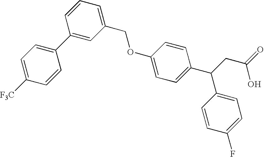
C1=C([F3C])C=CC(C2=CC(COC3=CC=C(C(CC(=O)O)C4=CC=C(F)C=C4)C=C3)=CC=C2)=C1
